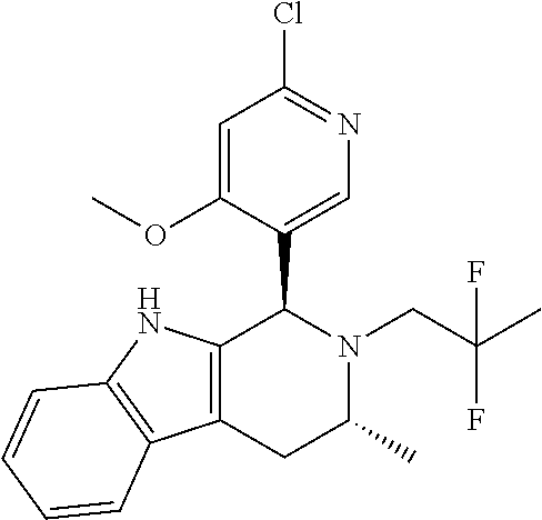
C1=C(OC)C(C2C3=C(CC(C)N2CC(C)(F)F)C2=C(N3)C=CC=C2)=CN=C1Cl
